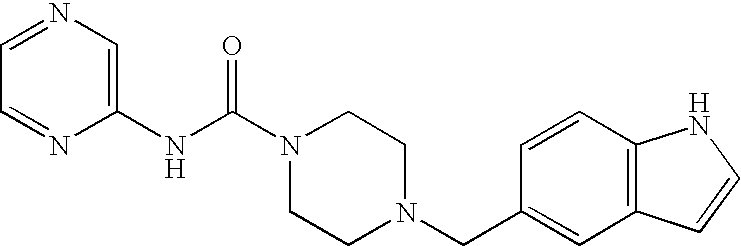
N(C(N1CCN(CC2=CC3=C(C=C2)NC=C3)CC1)=O)C1=CN=CC=N1
